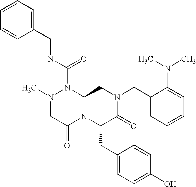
N(C(N1N(C)CC(=O)N2C1CN(CC1=CC=CC=C1N(C)C)C(=O)C2CC1=CC=C(O)C=C1)=O)CC1=CC=CC=C1
